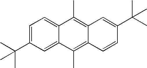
C12=CC=C(C(C)(C)C)C=C1C(C)=C1C(=C2C)C=C(C(C)(C)C)C=C1
